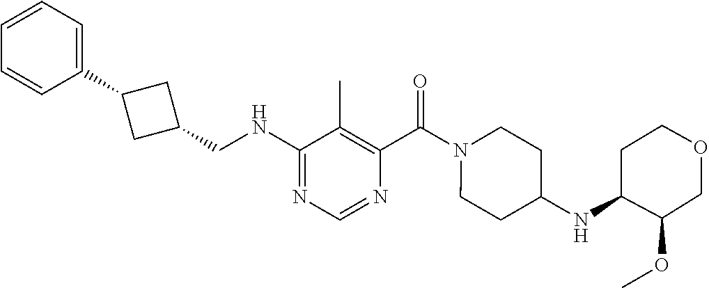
C1(CNC2=NC=NC(C(=O)N3CCC(NC4C(OC)COCC4)CC3)=C2C)CC(C2=CC=CC=C2)C1
